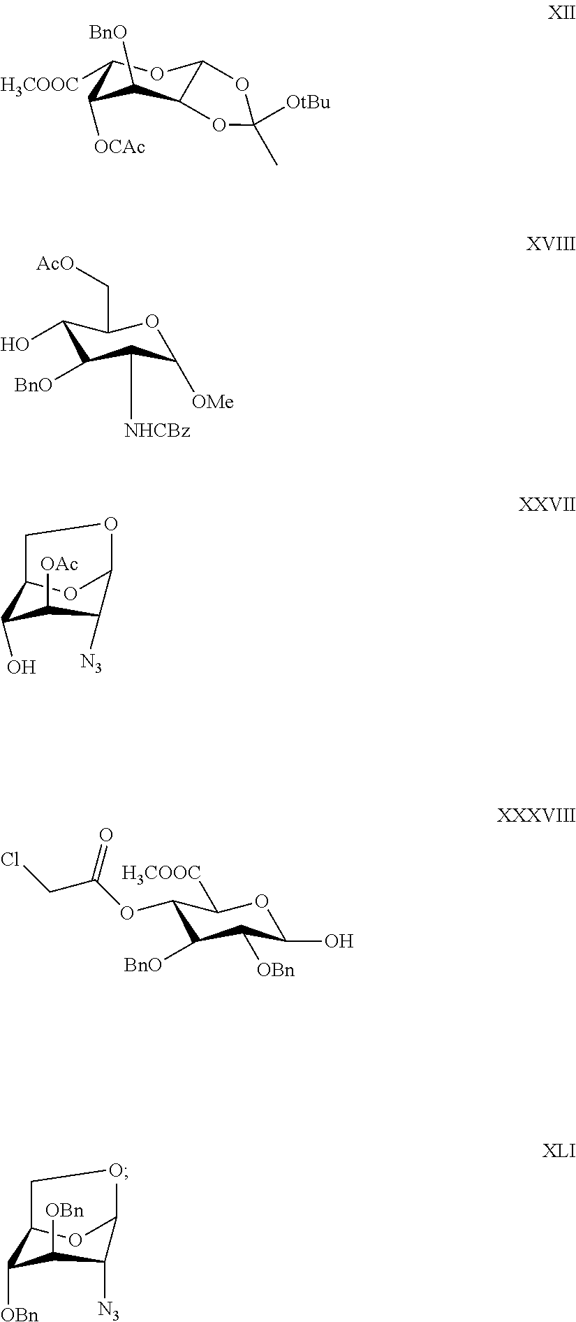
C1C2OC(O1)C([N3])C([OAc])C2O.C1([H3COOC])C([OCAc])C([BnO])C2C(O1)OC([OtBu])(C)O2.C1(O)C([BnO])C([NHCBz])C([OMe])OC1C[AcO].C1(OC(CCl)=O)C([BnO])C([OBn])C(O)OC1[H3COOC].C1C2OC(O1)C([N3])C([OBn])C2[OBn]
